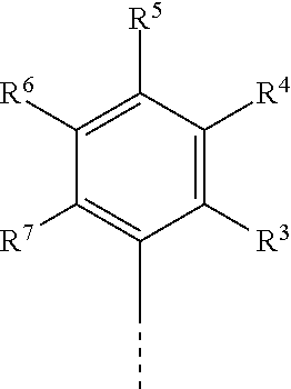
C1([R6])=C([R5])C([R4])=C([R3])C(CC)=C1[R7]
